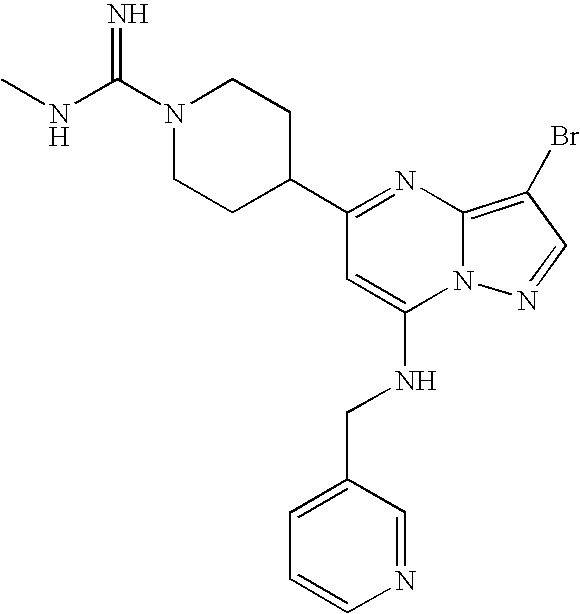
C1(C2=NC3=C(Br)C=NN3C(NCC3=CC=CN=C3)=C2)CCN(C(NC)=N)CC1
